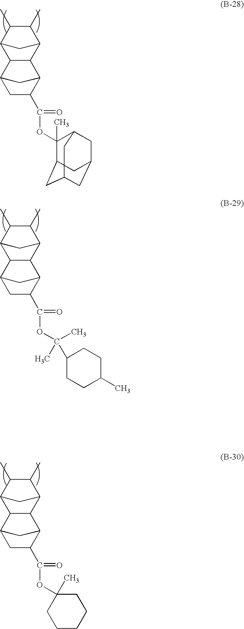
C1(C)C(C)C2C3C(C1C2)C1C(C(=O)OC2(C)C4CC5CC(CC2C5)C4)CC3C1.C1(C)C(C)C2C3C(C1C2)C1C(C(=O)OC(C)(C)C2CCC(C)CC2)CC3C1.C1(C)C(C)C2C3C(C1C2)C1C(C(=O)OC2(C)CCCCC2)CC3C1
